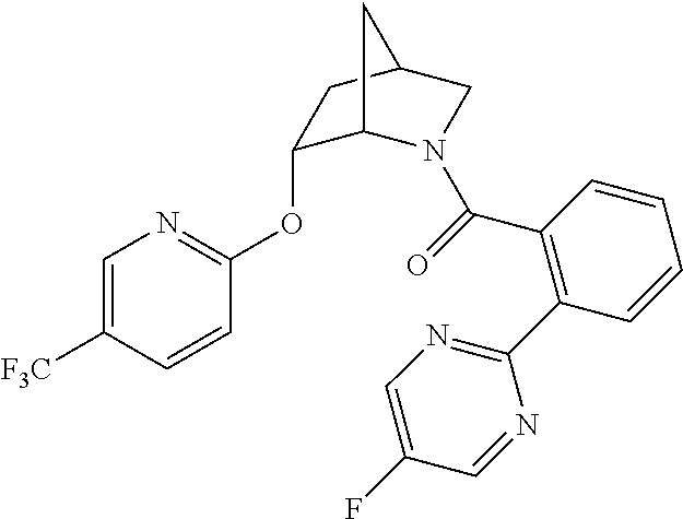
C1=C([F3C])C=CC(OC2C3N(C(=O)C4=C(C5=NC=C(F)C=N5)C=CC=C4)CC(C2)C3)=N1
